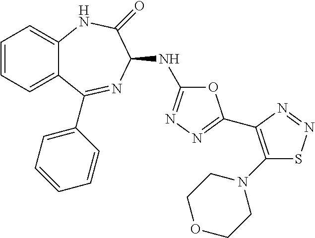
C1=CC=C2C(=C1)NC(=O)C(NC1=NN=C(C3=C(N4CCOCC4)SN=N3)O1)N=C2C1=CC=CC=C1
